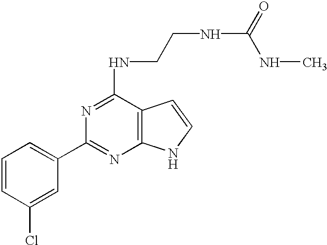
C1=CC(Cl)=CC(C2=NC3=C(C(NCCNC(NC)=O)=N2)C=CN3)=C1
